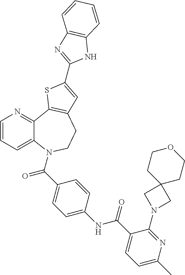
C1=CC=C2C(=N1)C1=C(CCN2C(C2=CC=C(NC(C3=CC=C(C)N=C3N3CC4(C3)CCOCC4)=O)C=C2)=O)C=C(C2=NC3=C(N2)C=CC=C3)S1
